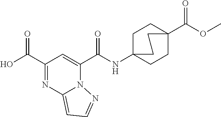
C1(C(O)=O)=NC2=CC=NN2C(C(=O)NC23CCC(C(OC)=O)(CC2)CC3)=C1
